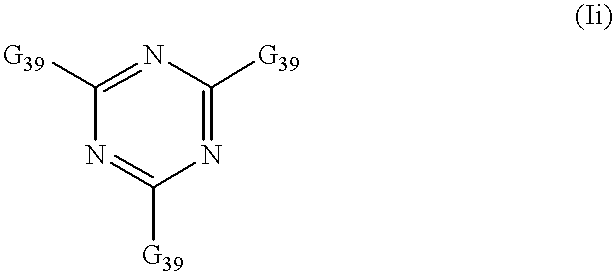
N1=C([G39])N=C([G39])N=C1[G39]
